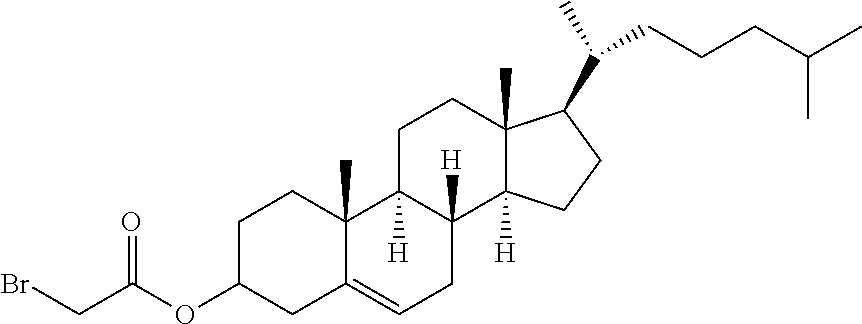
C1C(OC(CBr)=O)CC2=CCC3([H])C([H])(C2(C)C1)CCC1(C)C3([H])CCC1C(C)CCCC(C)C
